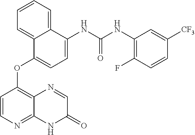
C12=CC=CC=C1C(NC(NC1=C(F)C=CC([CF3])=C1)=O)=CC=C2OC1=C2C(=NC=C1)NC(=O)C=N2
